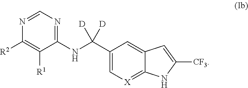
C1=C(C(NC2=NC=NC([R2])=C2[R1])([D])[D])C=C2C(=[X]1)NC([CF3])=C2
